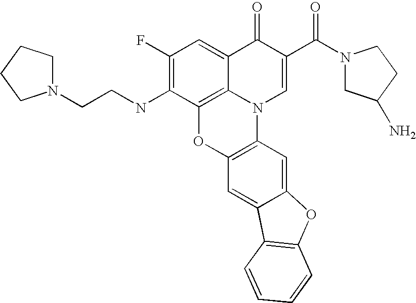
C1(F)=C(NCCN2CCCC2)C2=C3C(=C1)C(=O)C(C(N1CC(N)CC1)=O)=CN3C1=C(O2)C=C2C(=C1)OC1=C2C=CC=C1
